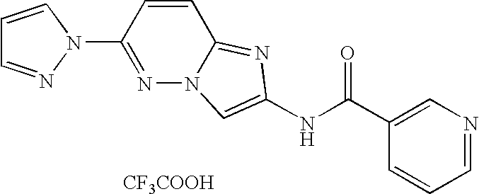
[CF3COOH].C1=CC=NC=C1C(NC1=CN2N=C(N3C=CC=N3)C=CC2=N1)=O
